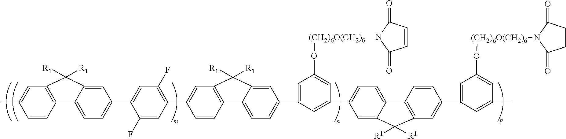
C1=CC2=C(C=C1C)C([R1])([R1])C1=CC(C3=CC(F)=C(C4=CC5=C(C=C4)C4=CC=C(C6=CC(O[(CH2)6O(CH2)6]N7C(=O)C=CC7=O)=CC(C7=CC=C8C(=C7)C([R1])([R1])C7=C8C=CC(C8=CC(O[(CH2)6O(CH2)6]N9C(=O)CCC9=O)=CC(C)=C8)=C7)=C6)C=C4C5([R1])[R1])C=C3F)=CC=C21
